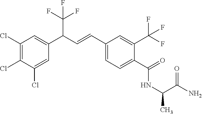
C1(Cl)=C(Cl)C(Cl)=CC(C(C=CC2=CC=C(C(NC(C)C(N)=O)=O)C(C(F)(F)F)=C2)C(F)(F)F)=C1
